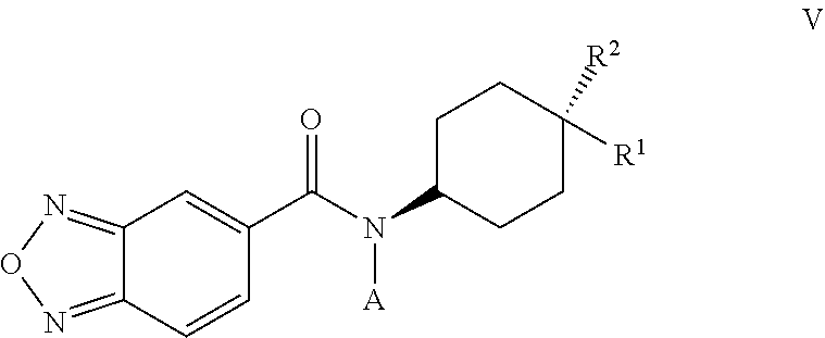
C1C(N(C(C2=CC3=NON=C3C=C2)=O)[A])CCC([R2])([R1])C1
